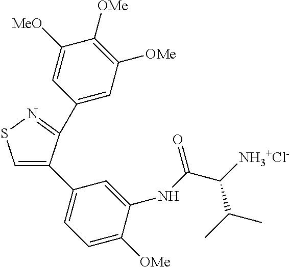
C1(C2=NSC=C2C2=CC=C([OMe])C(NC(C([NH3+Cl-])C(C)C)=O)=C2)=CC([OMe])=C([OMe])C([MeO])=C1
